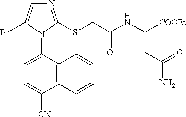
C12=C(C(N3C(Br)=CN=C3SCC(NC([COOEt])CC(N)=O)=O)=CC=C1[CN])C=CC=C2
